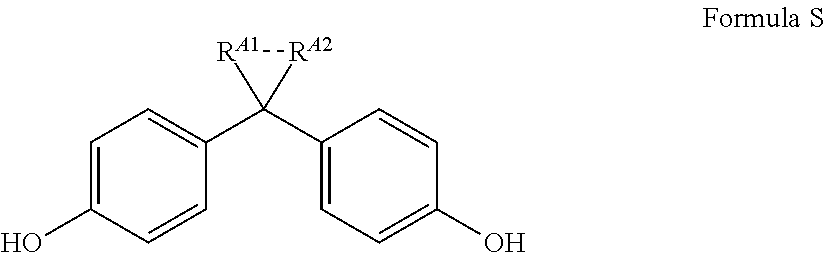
C1=C(O)C=CC(C2(C3=CC=C(O)C=C3)[RA2][RA1]2)=C1
